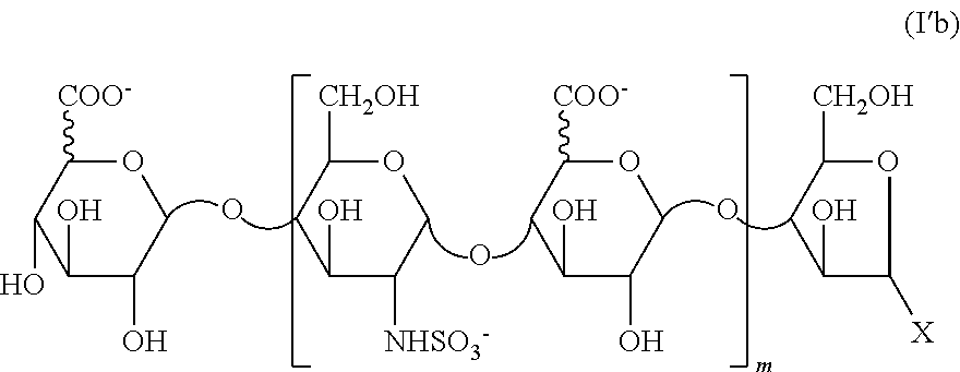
C1(O)C([NHSO3-])COC([CH2OH])C1.O.C1(O)C(O)COC([COO-])C1.O.C1(O)C([X])OC([CH2OH])C1.O.C1(O)C(O)COC([COO-])C1O
